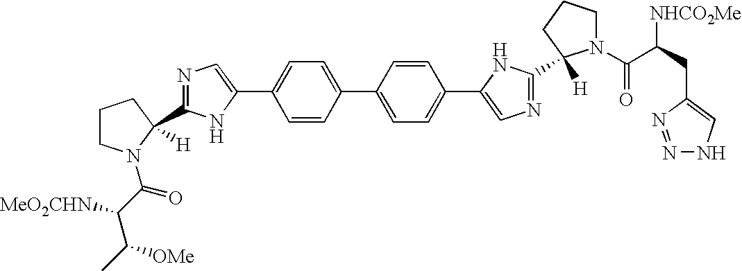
C1=CC(C2=CC=C(C3=CN=C(C4([H])N(C(C(CC5=CNN=N5)[NHCO2Me])=O)CCC4)N3)C=C2)=CC=C1C1=CN=C(C2([H])N(C(C([MeO2CHN])C(C)[OMe])=O)CCC2)N1
